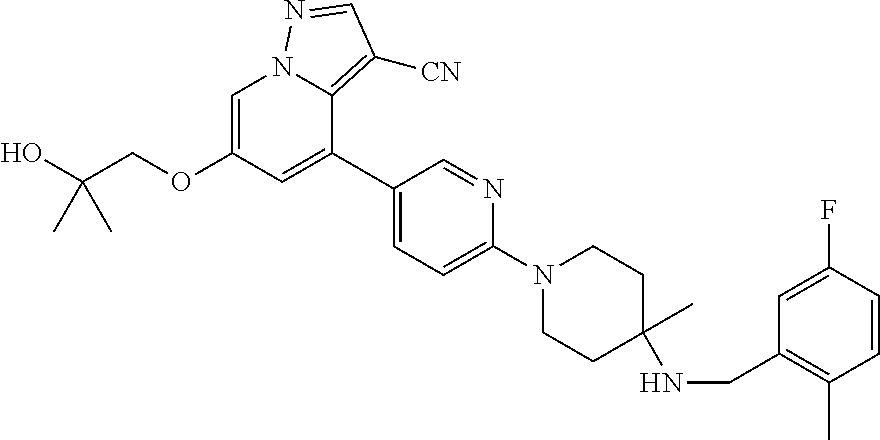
C1=C(OCC(O)(C)C)C=C(C2=CC=C(N3CCC(C)(NCC4=C(C)C=CC(F)=C4)CC3)N=C2)C2=C([CN])C=NN12
